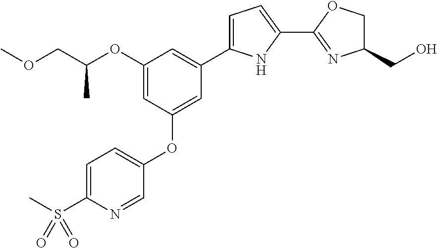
O(CC(OC1=CC(OC2=CC=C(S(C)(=O)=O)N=C2)=CC(C2=CC=C(C3=NC(CO)CO3)N2)=C1)C)C
